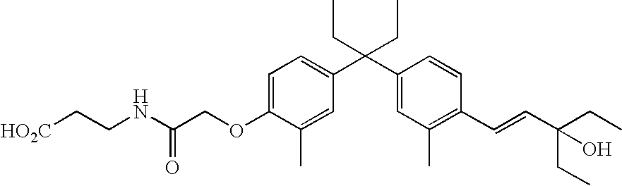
C1=C(OCC(NCC[HO2C])=O)C(C)=CC(C(C2=CC(C)=C(C=CC(CC)(CC)O)C=C2)(CC)CC)=C1
